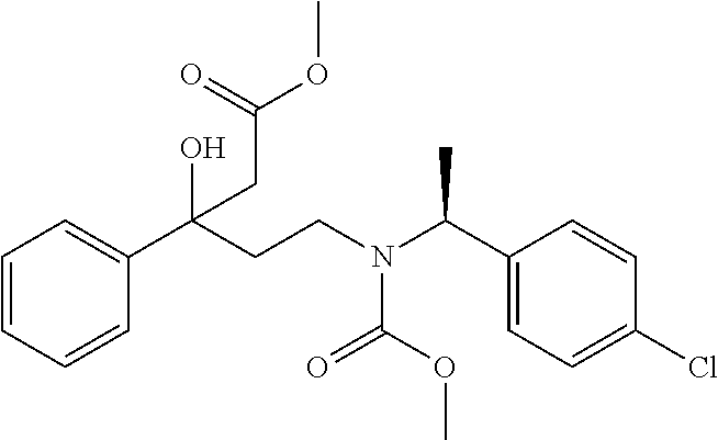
C1=CC=CC(C(CCN(C(C2=CC=C(Cl)C=C2)C)C(OC)=O)(O)CC(OC)=O)=C1
